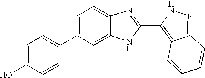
C1=C(C2=CC=C(O)C=C2)C=C2C(=C1)N=C(C1=C3C(=NN1)C=CC=C3)N2
